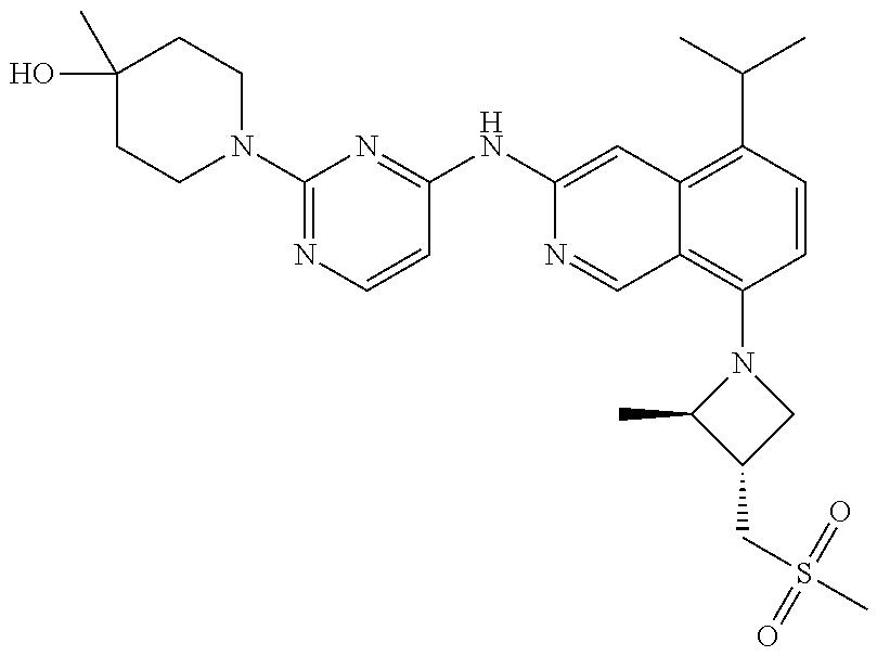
N1(C2=NC=CC(NC3=CC4=C(C(C)C)C=CC(N5C(C)C(CS(C)(=O)=O)C5)=C4C=N3)=N2)CCC(O)(C)CC1
